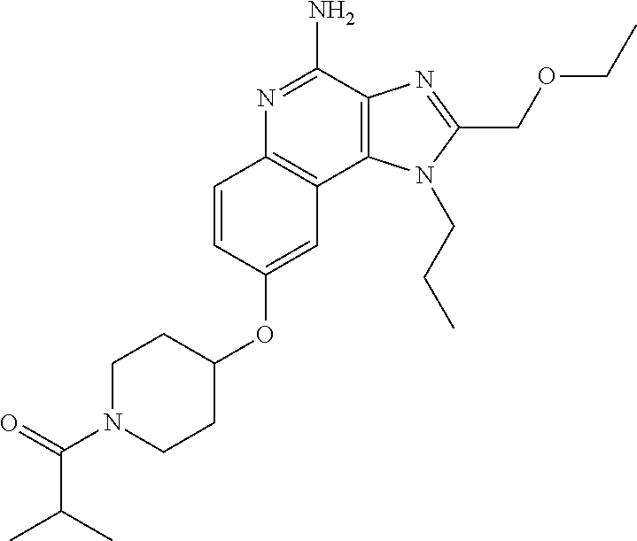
N1=C(N)C2=C(C3=C1C=CC(OC1CCN(C(=O)C(C)C)CC1)=C3)N(CCC)C(COCC)=N2
